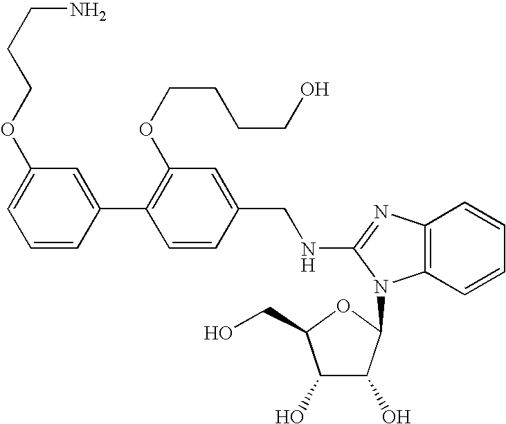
C1=C(C2=C(OCCCCO)C=C(CNC3=NC4=C(C=CC=C4)N3C3C(O)C(O)C(CO)O3)C=C2)C=CC=C1OCCCN
